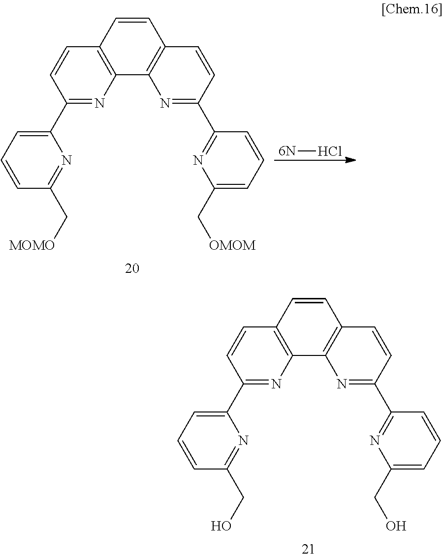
C1(C2=CC=CC(C[MOMO])=N2)=NC2=C(C=C1)C=CC1=C2N=C(C2=NC(C[OMOM])=CC=C2)C=C1.[6N]Cl.C1(C2=CC=CC(CO)=N2)=NC2=C(C=C1)C=CC1=C2N=C(C2=NC(CO)=CC=C2)C=C1
